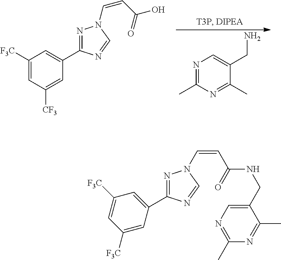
C1([F3C])=CC([CF3])=CC(C2=NN(C=CC(=O)O)C=N2)=C1.N1=C(C)N=C(C)C(CN)=C1.N1=C(C2=CC([F3C])=CC([F3C])=C2)N=CN1C=CC(=O)NCC1=CN=C(C)N=C1C
